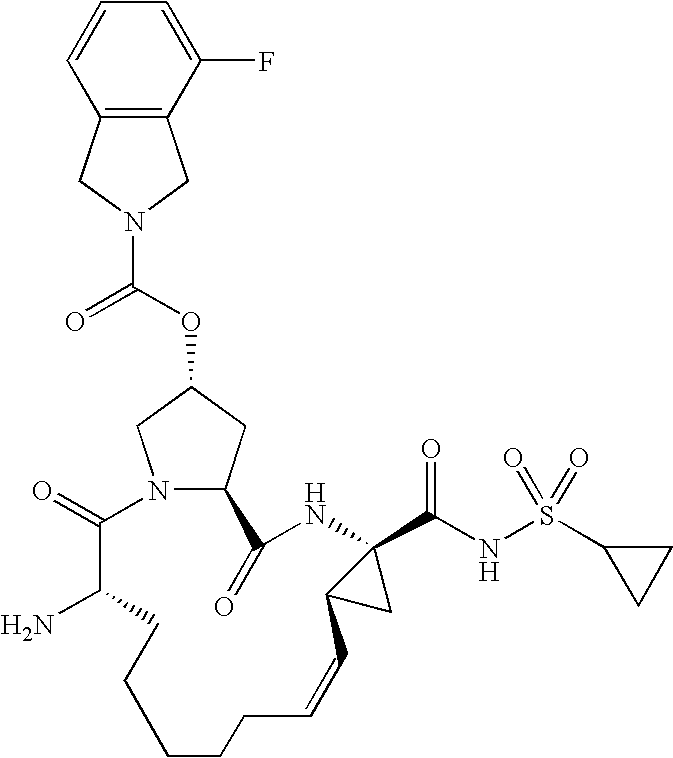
N12C(CC(OC(=O)N3CC4=C(C3)C=CC=C4F)C1)C(=O)NC1(C(NS(C3CC3)(=O)=O)=O)C(C1)C=CCCCCCC(N)C2=O
